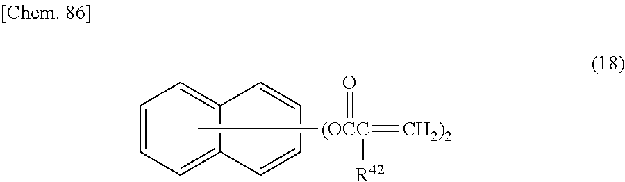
C1=CC=C2C(=C1)C=CC=C2.C[(OCC](=[CH2)2])(=O)[R42]
